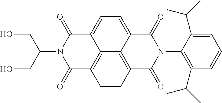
C1=CC2=C3C4=C1C(=O)N(C(CO)CO)C(=O)C4=CC=C3C(=O)N(C1=C(C(C)C)C=CC=C1C(C)C)C2=O
